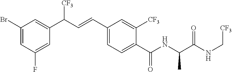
C1(Br)=CC(F)=CC(C(C=CC2=CC=C(C(NC(C(NC[CF3])=O)C)=O)C([CF3])=C2)[CF3])=C1
